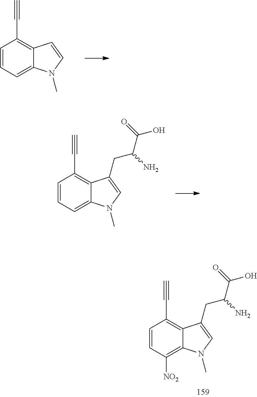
C1=CC=C2C(=C1C#C)C=CN2C.C1=CC=C2C(=C1C#C)C(CC(C(=O)O)N)=CN2C.C1=CC([NO2])=C2C(=C1C#C)C(CC(C(=O)O)N)=CN2C
